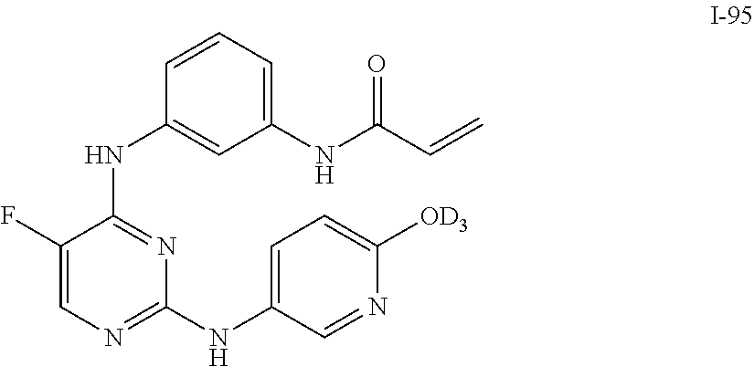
C1(F)=CN=C(NC2=CC=C([OD3])N=C2)N=C1NC1=CC(NC(C=C)=O)=CC=C1
